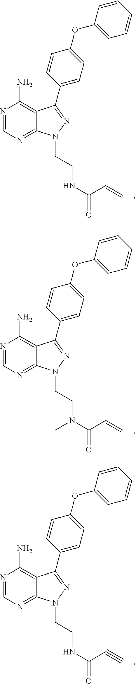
N1=CN=C2C(=C1N)C(C1=CC=C(OC3=CC=CC=C3)C=C1)=NN2CCNC(=O)C=C.N1=CN=C2C(=C1N)C(C1=CC=C(OC3=CC=CC=C3)C=C1)=NN2CCN(C(=O)C=C)C.N1=CN=C2C(=C1N)C(C1=CC=C(OC3=CC=CC=C3)C=C1)=NN2CCNC(=O)C#C
